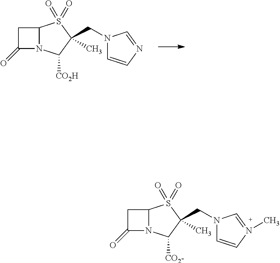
C1(=O)N2C(C1)S(=O)(=O)C(C)(CN1C=CN=C1)C2[CO2H].C1(=O)N2C(C1)S(=O)(=O)C(C)(CN1C=CN(C)=C1)C2[CO2-]
